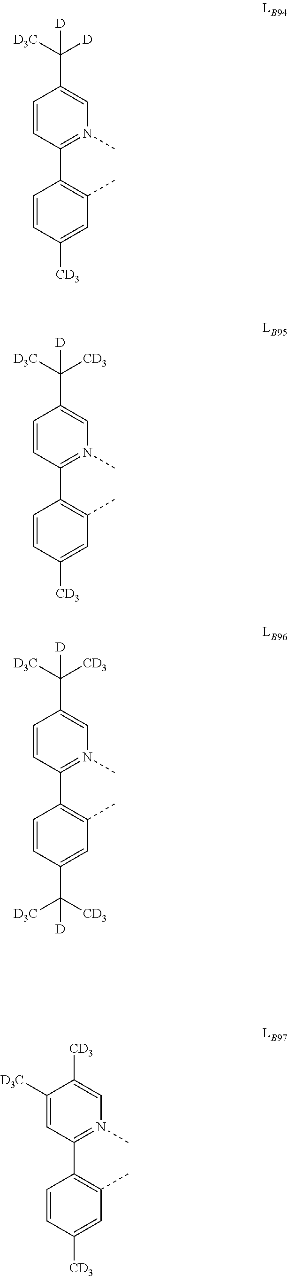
C1=CC(C2=C(C)C=C([CD3])C=C2)=N(C)C=C1C([D])([D3C])[D].C1=CC(C2=C(C)C=C([CD3])C=C2)=N(C)C=C1C([D])([D3C])[CD3].C1=CC(C2=C(C)C=C(C([D])([D3C])[CD3])C=C2)=N(C)C=C1C([D])([D3C])[CD3].C1([D3C])=CC(C2=C(C)C=C([CD3])C=C2)=N(C)C=C1[CD3]
